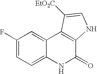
C1(F)=CC=C2C(=C1)C1=C(C(=O)N2)NC=C1[EtO2C]
